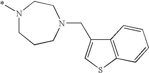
N1(*)CCCN(CC2=CSC3=C2C=CC=C3)CC1
